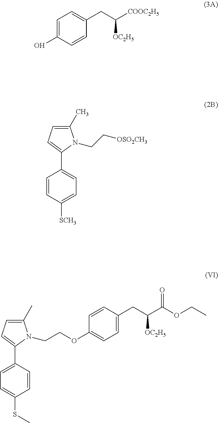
C1=C(O)C=CC(CC([COOC2H5])[OC2H5])=C1.C1(C)=CC=C(C2=CC=C([SCH3])C=C2)N1CC[OSO2CH3].C1(C)=CC=C(C2=CC=C(SC)C=C2)N1CCOC1=CC=C(CC(C(OCC)=O)[OC2H5])C=C1
